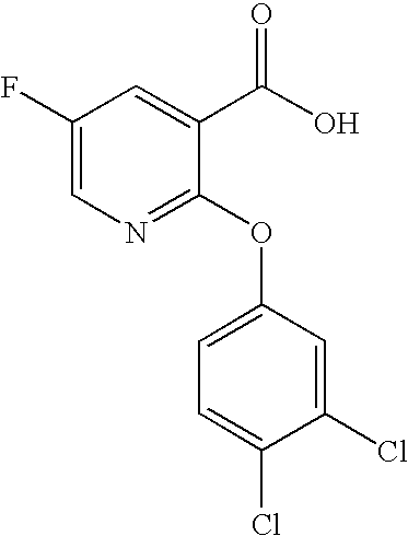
C1(F)=CN=C(OC2=CC=C(Cl)C(Cl)=C2)C(C(O)=O)=C1
